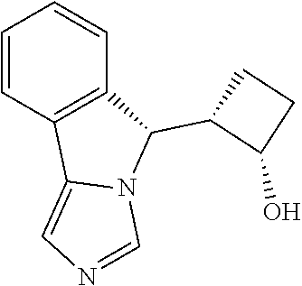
C1=CC2=C(C=C1)C(C1C(O)CC1)N1C2=CN=C1
